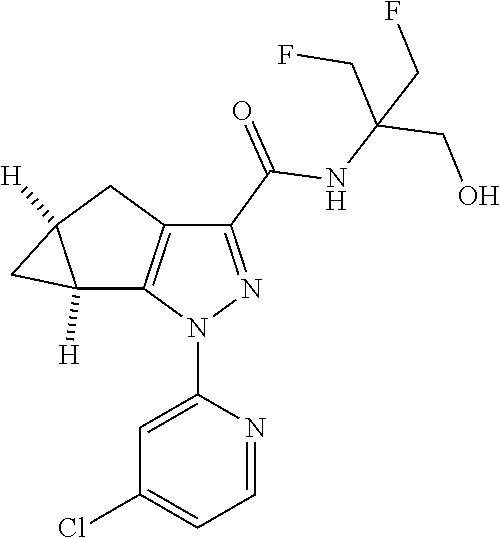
C1=NC(N2N=C(C(=O)NC(CO)(CF)CF)C3=C2C2([H])C([H])(C3)C2)=CC(Cl)=C1
